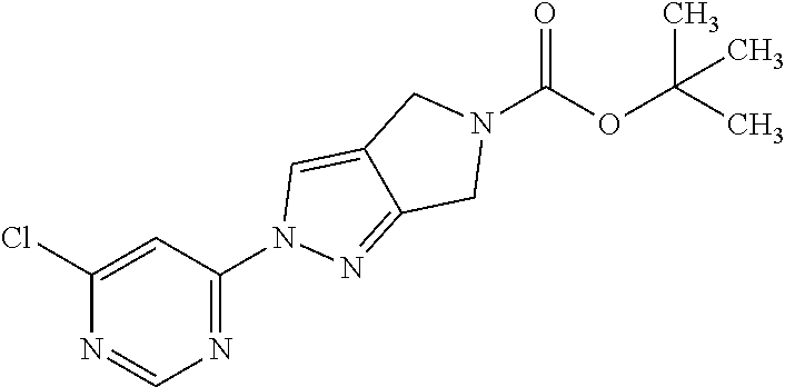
C1(Cl)=CC(N2N=C3C(=C2)CN(C(OC(C)(C)C)=O)C3)=NC=N1
